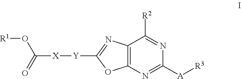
C12=C(N=C([A][R3])N=C1[R2])OC([Y][X]C(O[R1])=O)=N2
